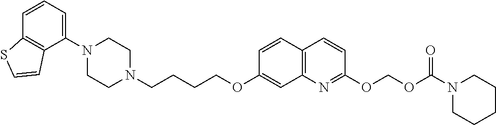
C1N(C2=CC=CC3=C2C=CS3)CCN(CCCCOC2=CC3=C(C=C2)C=CC(OCOC(=O)N2CCCCC2)=N3)C1
